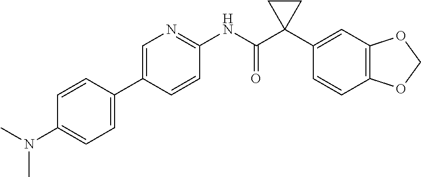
C1=CC(C2=CN=C(NC(C3(C4=CC5=C(C=C4)OCO5)CC3)=O)C=C2)=CC=C1N(C)C
